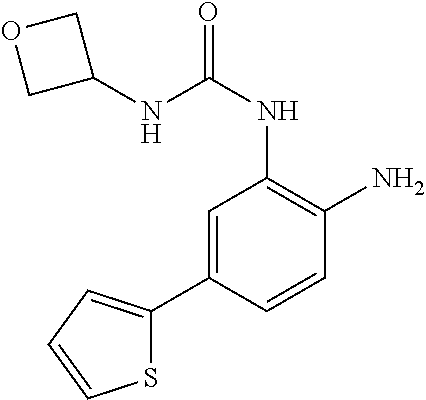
C1(NC(NC2=C(N)C=CC(C3=CC=CS3)=C2)=O)COC1
